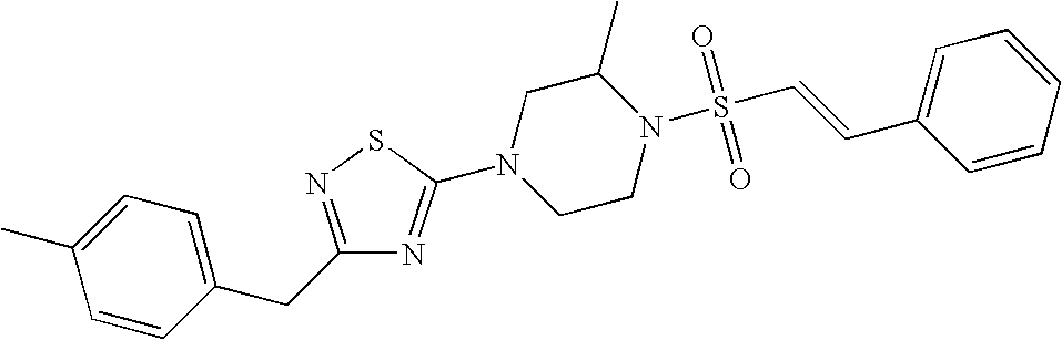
C1=CC(CC2=NSC(N3CCN(S(C=CC4=CC=CC=C4)(=O)=O)C(C)C3)=N2)=CC=C1C
